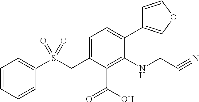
C1=CC=CC(S(CC2=CC=C(C3=COC=C3)C(NCC#N)=C2C(O)=O)(=O)=O)=C1
